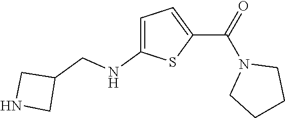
C1=C(NCC2CNC2)SC(C(N2CCCC2)=O)=C1
